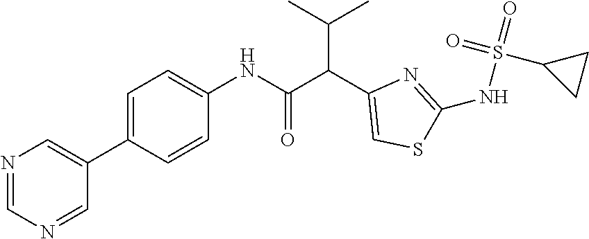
C1=C(C2=CN=CN=C2)C=CC(NC(C(C2=CSC(NS(=O)(=O)C3CC3)=N2)C(C)C)=O)=C1
